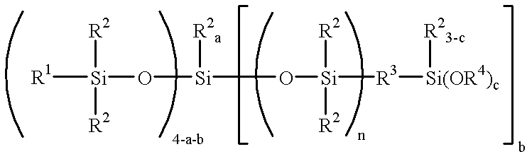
[R1][Si](O[Si](O[Si]([R3][Si(OR4)c][R23-c])([R2])[R2])[R2a])([R2])[R2]
